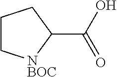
C1C[NBOC]C(C(O)=O)C1
